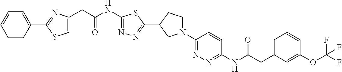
C1(NC(CC2=CSC(C3=CC=CC=C3)=N2)=O)=NN=C(C2CN(C3=NN=C(NC(CC4=CC=CC(OC(F)(F)F)=C4)=O)C=C3)CC2)S1
